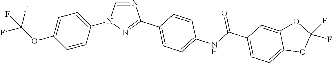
C1=CC(N2C=NC(C3=CC=C(NC(C4=CC=C5C(=C4)OC(F)(F)O5)=O)C=C3)=N2)=CC=C1OC(F)(F)F
